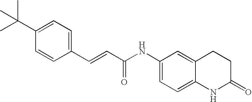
CC(C1=CC=C(C=CC(NC2=CC=C3C(=C2)CCC(=O)N3)=O)C=C1)(C)C
